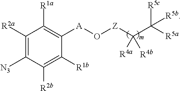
C1([R2a])=C([N3])C([R2b])=C([R1b])C([A]O[Z]C(C([R5a])([R5c])[R5b])([R4a])[R4b])=C1[R1a]
